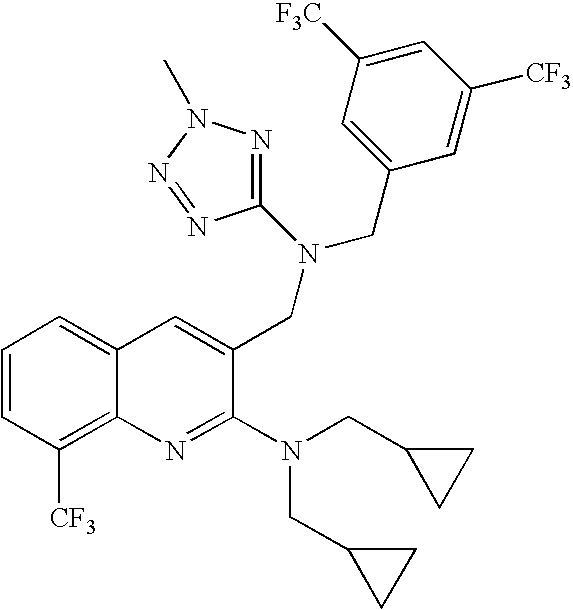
C12=CC=CC([CF3])=C1N=C(N(CC1CC1)CC1CC1)C(CN(C1=NN(C)N=N1)CC1=CC([F3C])=CC([CF3])=C1)=C2
